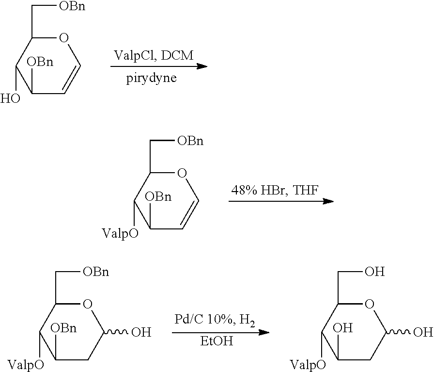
O1C(C[OBn])C([ValpO])C([OBn])C=C1.O1C(C[OBn])C(O)C([OBn])C=C1.[EtOH].O1C(C[OBn])C([ValpO])C([OBn])CC1O.O1C(CO)C([ValpO])C(O)CC1O
